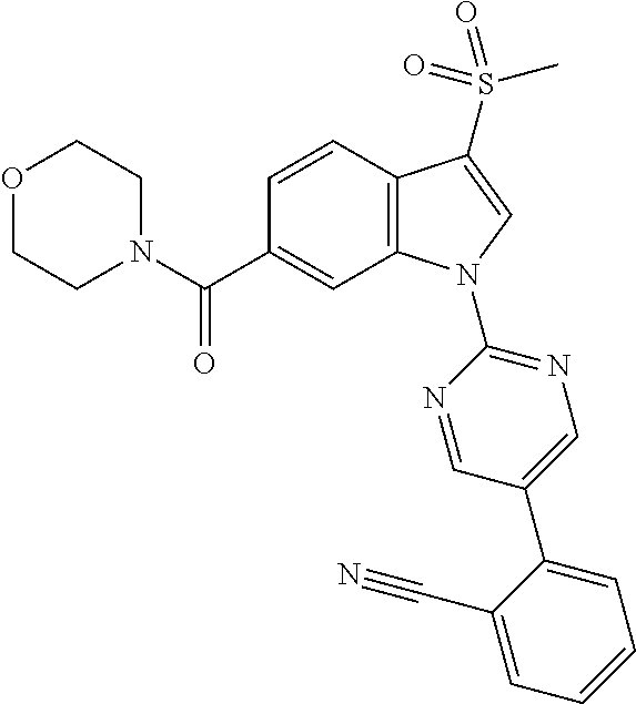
N1(C(C2=CC3=C(C=C2)C(S(C)(=O)=O)=CN3C2=NC=C(C3=CC=CC=C3C#N)C=N2)=O)CCOCC1
